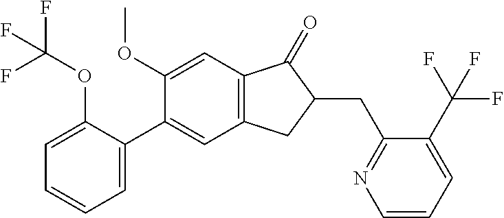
C1(OC)=CC2=C(C=C1C1=CC=CC=C1OC(F)(F)F)CC(CC1=NC=CC=C1C(F)(F)F)C2=O
